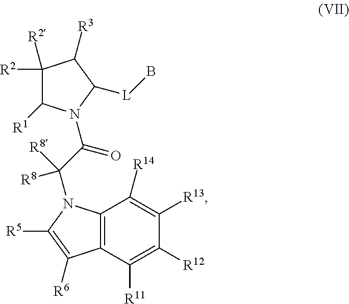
C12=C(C([R11])=C([R12])C([R13])=C1[R14])C([R6])=C([R5])N2C(C(=O)N1C([R1])C([R2])([R2])C([R3])C1[L]B)([R8])[R8]
